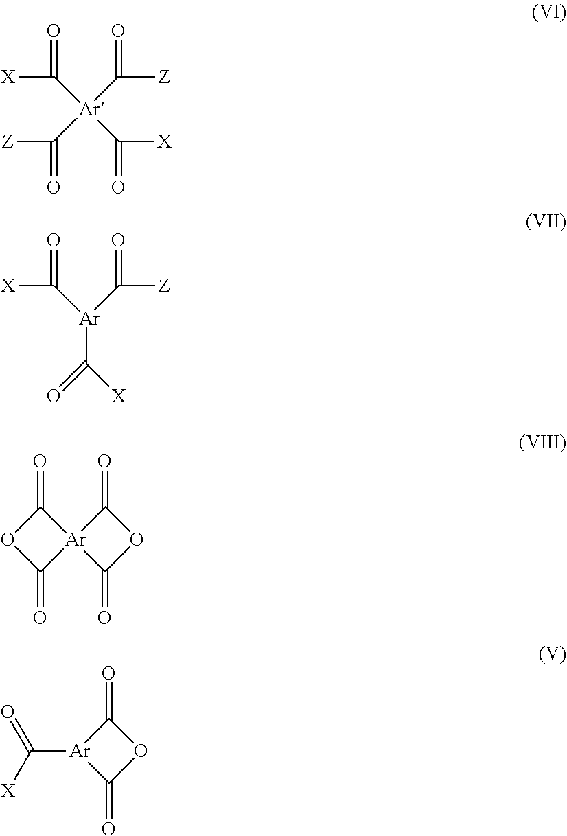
[X]C([Ar](C([Z])=O)(C([Z])=O)C([X])=O)=O.[X]C([Ar](C([Z])=O)C(=O)[X])=O.O1C(=O)[Ar]2(C1=O)C(=O)OC2=O.C([Ar]1C(=O)OC1=O)([X])=O
